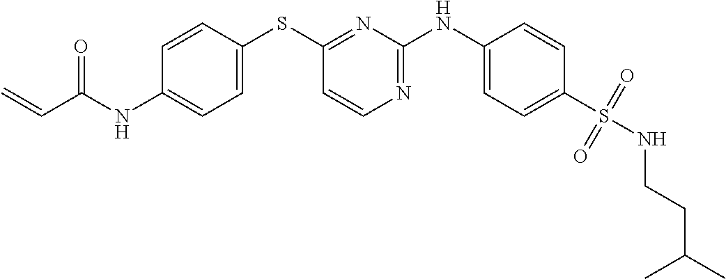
C1=CC(SC2=NC(NC3=CC=C(S(NCCC(C)C)(=O)=O)C=C3)=NC=C2)=CC=C1NC(C=C)=O
